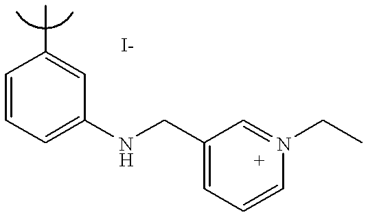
C1=CC=C(NCC2=CC=CN(CC)=C2)C=C1C
